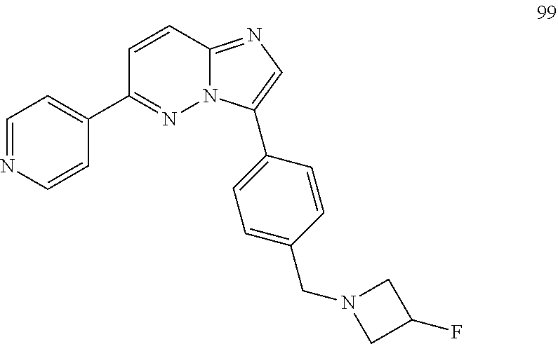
C1(C2=NN3C(=NC=C3C3=CC=C(CN4CC(F)C4)C=C3)C=C2)=CC=NC=C1
